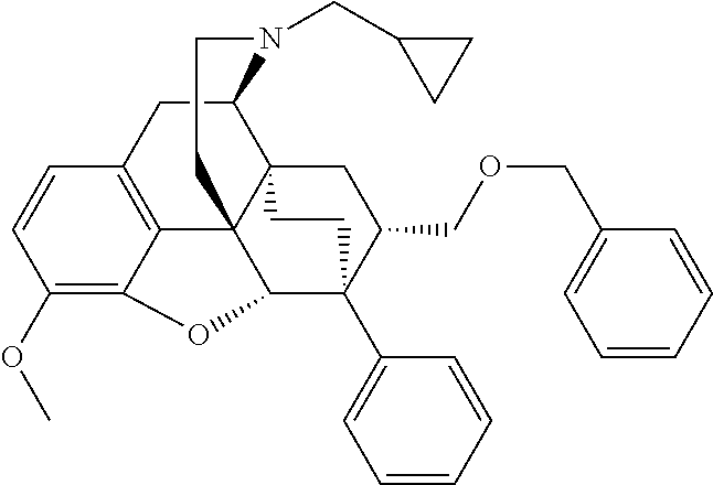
C1(OC)=C2C3=C(C=C1)CC1C45C3(C(C(C3=CC=CC=C3)(C(COCC3=CC=CC=C3)C4)CC5)O2)CCN1CC1CC1
